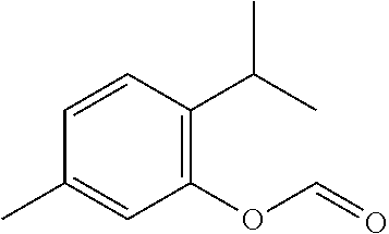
C1(OC=O)=C(C(C)C)C=CC(C)=C1
